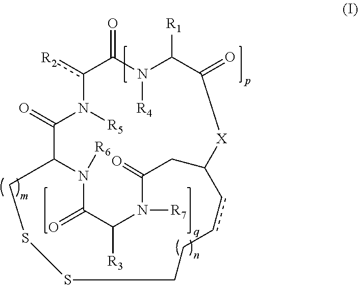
c1([R2])N([R5])C(=O)C2N([R6])C(=O)C([R3])N([R7])C(=O)CC(ccCCSSC2)[X]C(=O)C([R1])N([R4])C1=O
